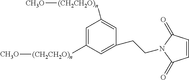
C1=C([(CH2CH2O)n][CH3O])C=C(CCN2C(=O)C=CC2=O)C=C1[(CH2CH2O)n][CH3O]
